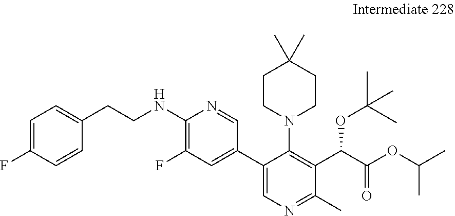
C1(C2=CN=C(C)C(C(C(OC(C)C)=O)OC(C)(C)C)=C2N2CCC(C)(C)CC2)=CC(F)=C(NCCC2=CC=C(F)C=C2)N=C1
